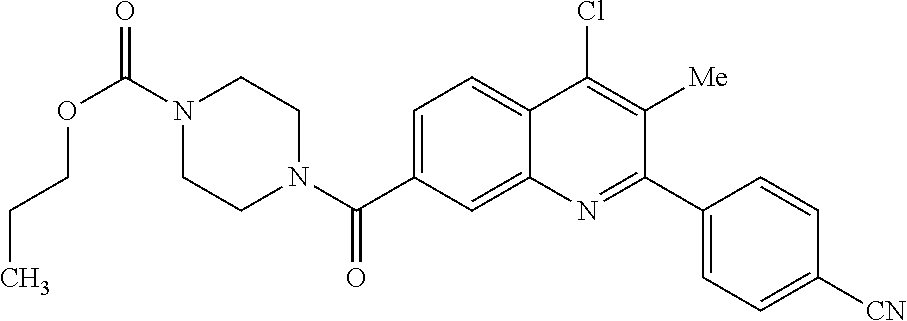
N1(C(OCCC)=O)CCN(C(=O)C2=CC=C3C(=C2)N=C(C2=CC=C([CN])C=C2)C([Me])=C3Cl)CC1
